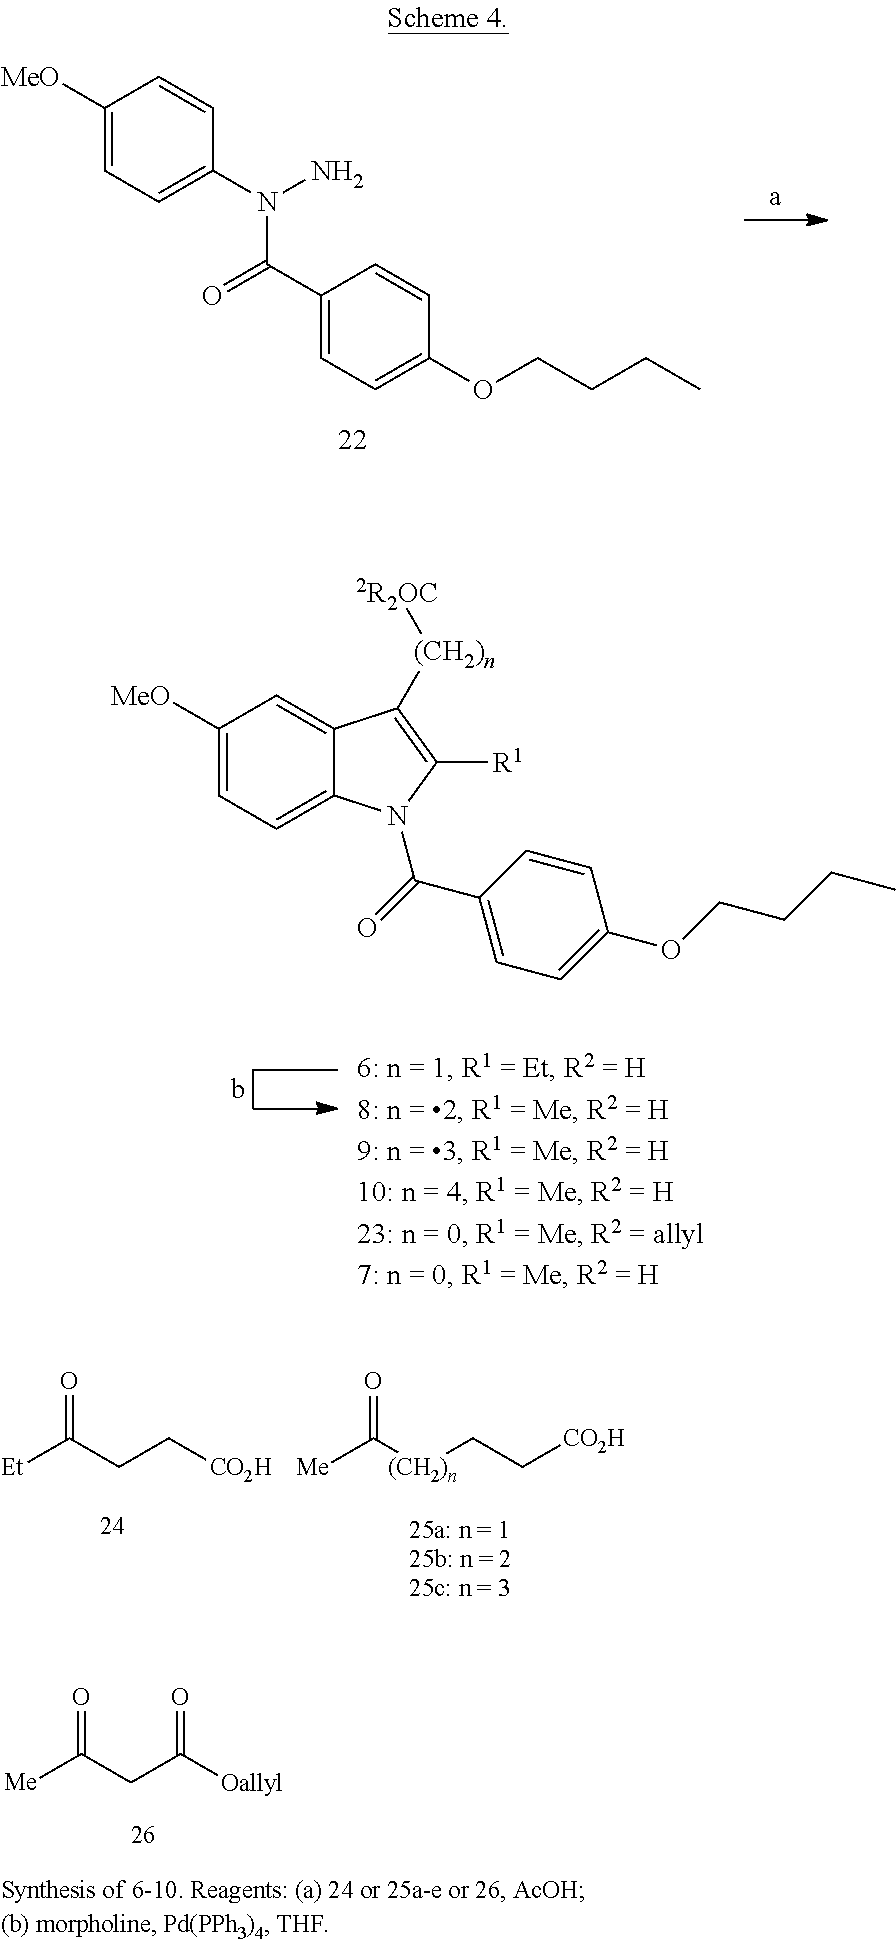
C1([MeO])=CC=C(N(N)C(C2=CC=C(OCCCC)C=C2)=O)C=C1.C1([MeO])=CC=C2C(=C1)C([(CH2)n][2R2OC])=C([R1])N2C(=O)C1=CC=C(OCCCC)C=C1.O=C(CC[CO2H])[Et].O=C([(CH2)n]CC[CO2H])[Me].O=C(CC([Oallyl])=O)[Me]
